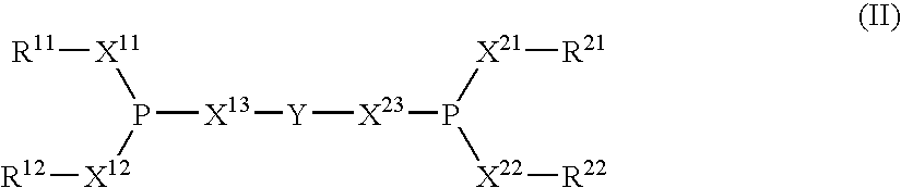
[R11][X11]P([X13][Y][X23]P([X22][R22])[X21][R21])[X12][R12]
